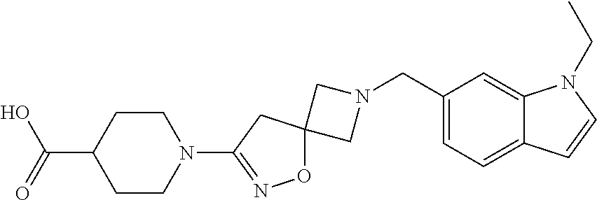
C1N(CC2=CC=C3C(=C2)N(CC)C=C3)CC12ON=C(N1CCC(C(O)=O)CC1)C2
